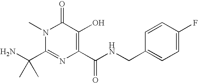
NC(C1=NC(C(NCC2=CC=C(F)C=C2)=O)=C(O)C(=O)N1C)(C)C
